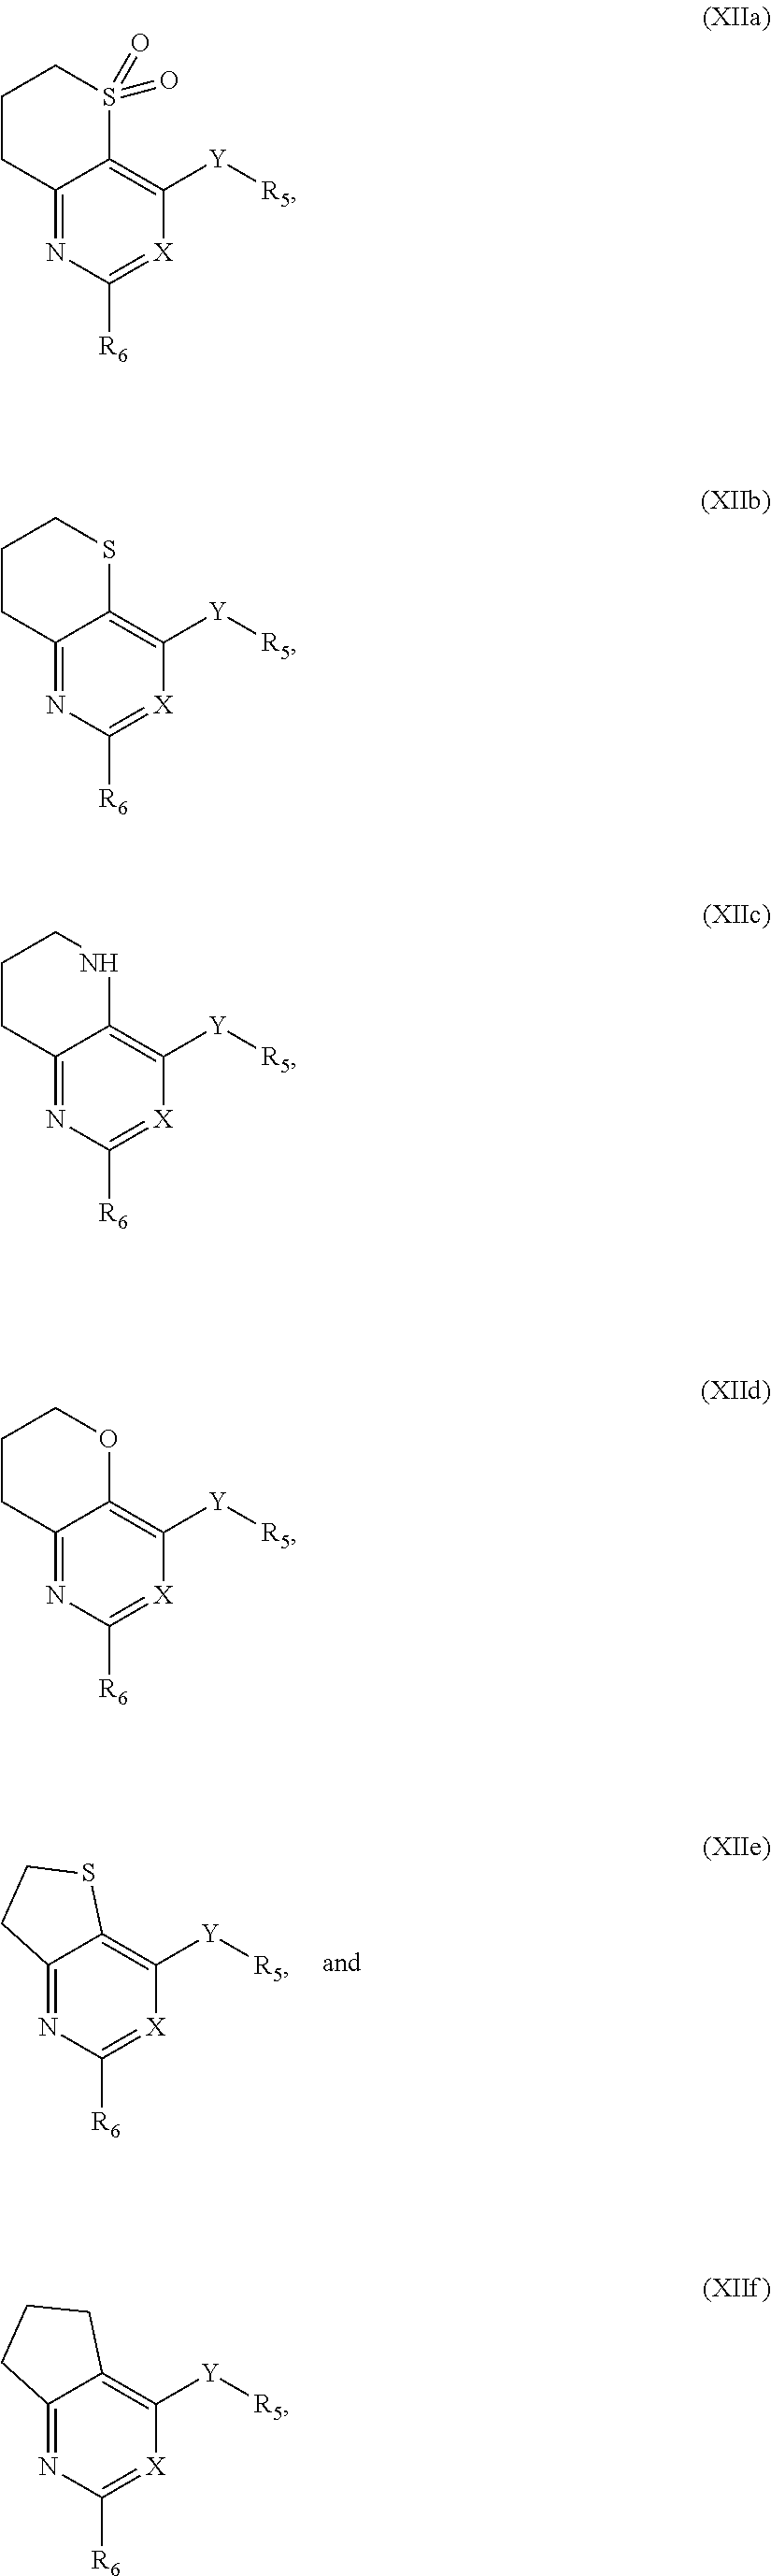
C12=NC([R6])=[X]C([Y][R5])=C1SCC2.C1CC2=NC([R6])=[X]C([Y][R5])=C2S(=O)(=O)C1.C1CC2=NC([R6])=[X]C([Y][R5])=C2SC1.C1CC2=NC([R6])=[X]C([Y][R5])=C2NC1.C1CC2=NC([R6])=[X]C([Y][R5])=C2OC1.C12=NC([R6])=[X]C([Y][R5])=C1CCC2
